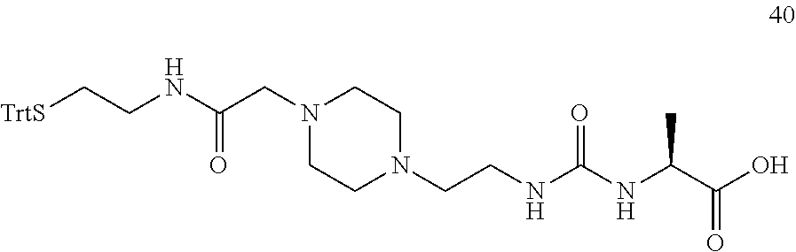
N1(CC(NCC[TrtS])=O)CCN(CCNC(NC(C(O)=O)C)=O)CC1
